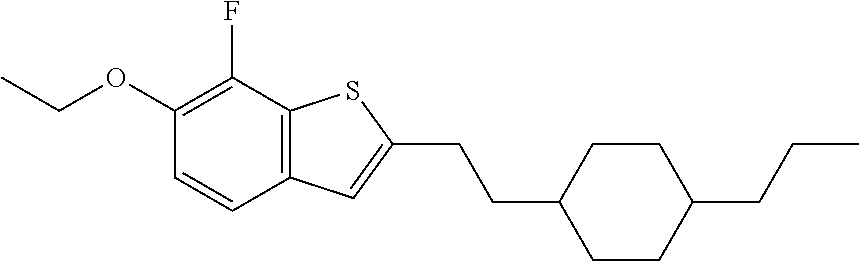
C1(OCC)=C(F)C2=C(C=C1)C=C(CCC1CCC(CCC)CC1)S2
